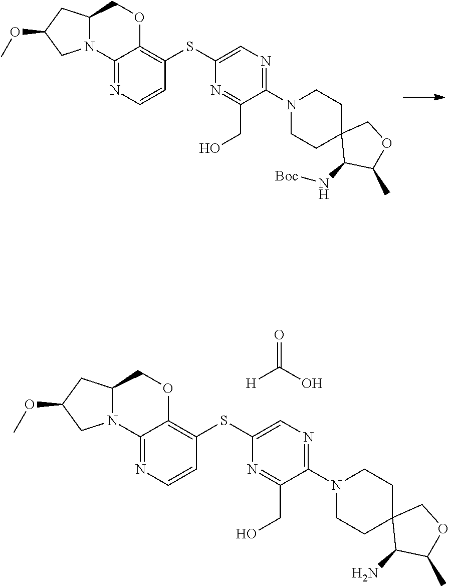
C1(N2CCC3(CC2)C(N[Boc])C(C)OC3)=NC=C(SC2=C3C(=NC=C2)N2C(CO3)CC(OC)C2)N=C1CO.C1(N2CCC3(CC2)C(N)C(C)OC3)=NC=C(SC2=C3C(=NC=C2)N2C(CO3)CC(OC)C2)N=C1CO.C(=O)([H])O
